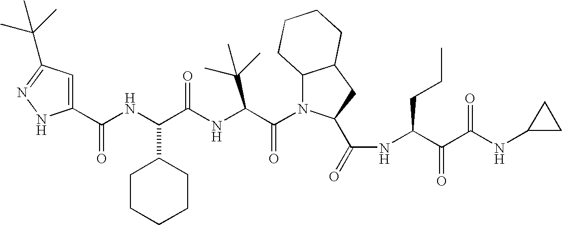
C1(C(NC(C(NC(C(N2C3C(CC2C(=O)NC(C(C(NC2CC2)=O)=O)CCC)CCCC3)=O)C(C)(C)C)=O)C2CCCCC2)=O)=CC(C(C)(C)C)=NN1
